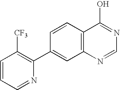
C1=CC=NC(C2=CC3=C(C=C2)C(O)=NC=N3)=C1[CF3]
